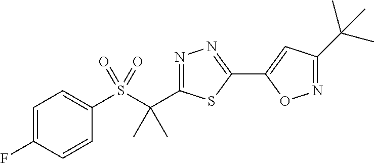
C1=C(F)C=CC(S(C(C2=NN=C(C3=CC(C(C)(C)C)=NO3)S2)(C)C)(=O)=O)=C1
